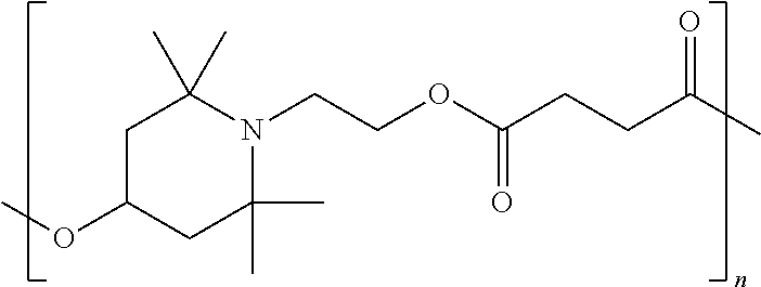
C1C(OC)CC(C)(C)N(CCOC(CCC(=O)C)=O)C1(C)C
